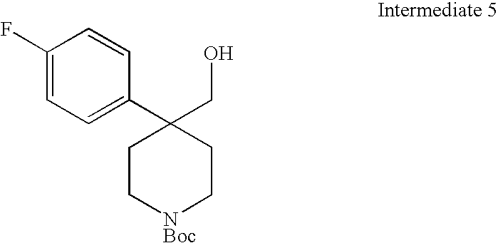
C1(F)=CC=C(C2(CO)CC[NBoc]CC2)C=C1
